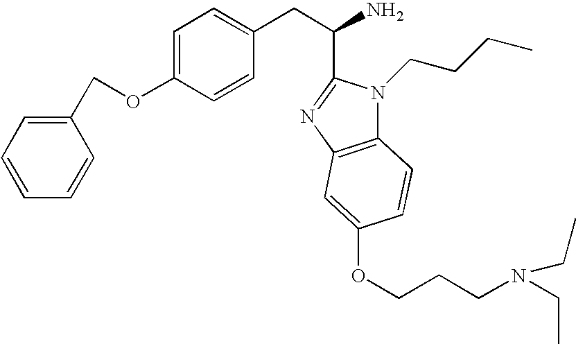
C1=CC=CC(COC2=CC=C(CC(C3=NC4=C(N3CCCC)C=CC(OCCCN(CC)CC)=C4)N)C=C2)=C1
